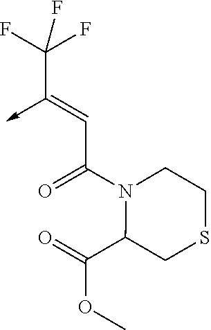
C(C(N1C(C(=O)OC)CSCC1)=O)=C(->C)C(F)(F)F
